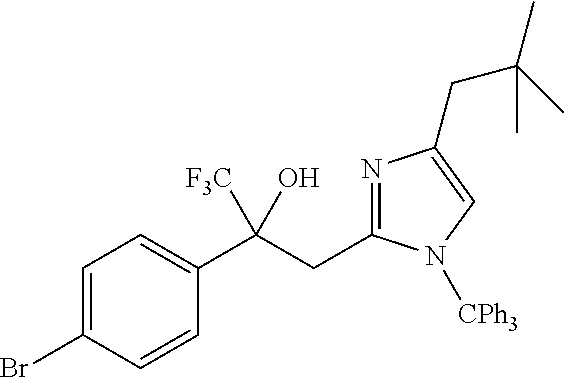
C1=C(Br)C=CC(C(CC2=NC(CC(C)(C)C)=CN2[CPh3])(O)[F3C])=C1
